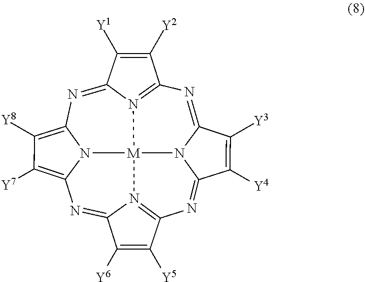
N1=C2N3C(=NC4=N5C(=NC6=C([Y7])C([Y8])=C7N6[M]35N3=C1C([Y2])=C([Y1])C3=N7)C([Y6])=C4[Y5])C([Y4])=C2[Y3]
